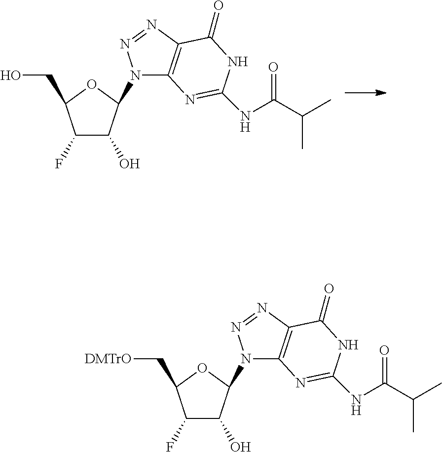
C1(F)C(O)C(N2C3=C(N=N2)C(=O)NC(NC(C(C)C)=O)=N3)OC1CO.C1(F)C(O)C(N2C3=C(N=N2)C(=O)NC(NC(C(C)C)=O)=N3)OC1C[DMTrO]
